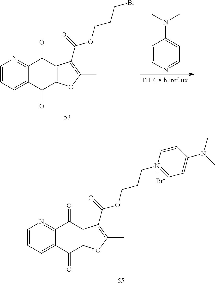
C1=CC=C2C(=N1)C(=O)C1=C(C2=O)OC(C)=C1C(=O)OCCCBr.C1=CN=CC=C1N(C)C.C1=CC=C2C(=N1)C(=O)C1=C(C2=O)OC(C)=C1C(=O)OCCCN1=CC=C(N(C)C)C=C1.[Br-]
